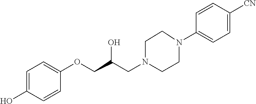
C1=C(O)C=CC(OCC(CN2CCN(C3=CC=C([CN])C=C3)CC2)O)=C1
